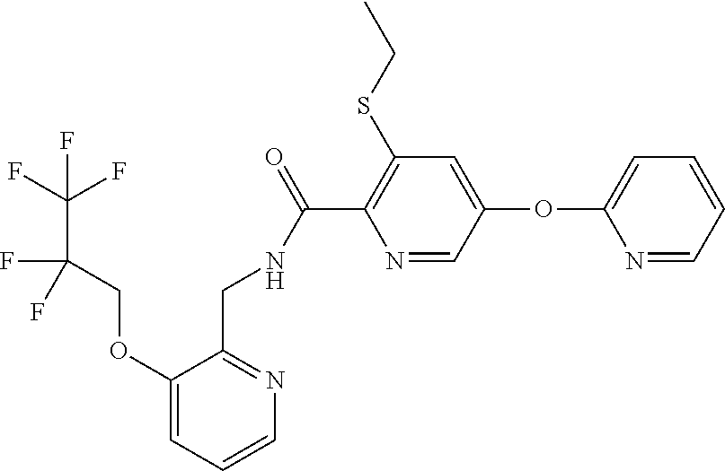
C1(OCC(F)(C(F)(F)F)F)=CC=CN=C1CNC(C1=C(SCC)C=C(OC2=CC=CC=N2)C=N1)=O
